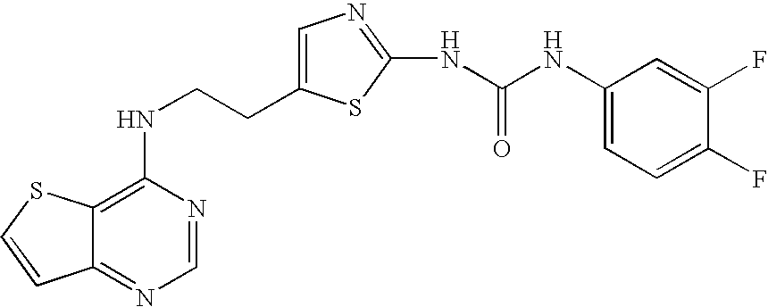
C(CNC1=C2C(=NC=N1)C=CS2)C1=CN=C(NC(=O)NC2=CC=C(F)C(F)=C2)S1
